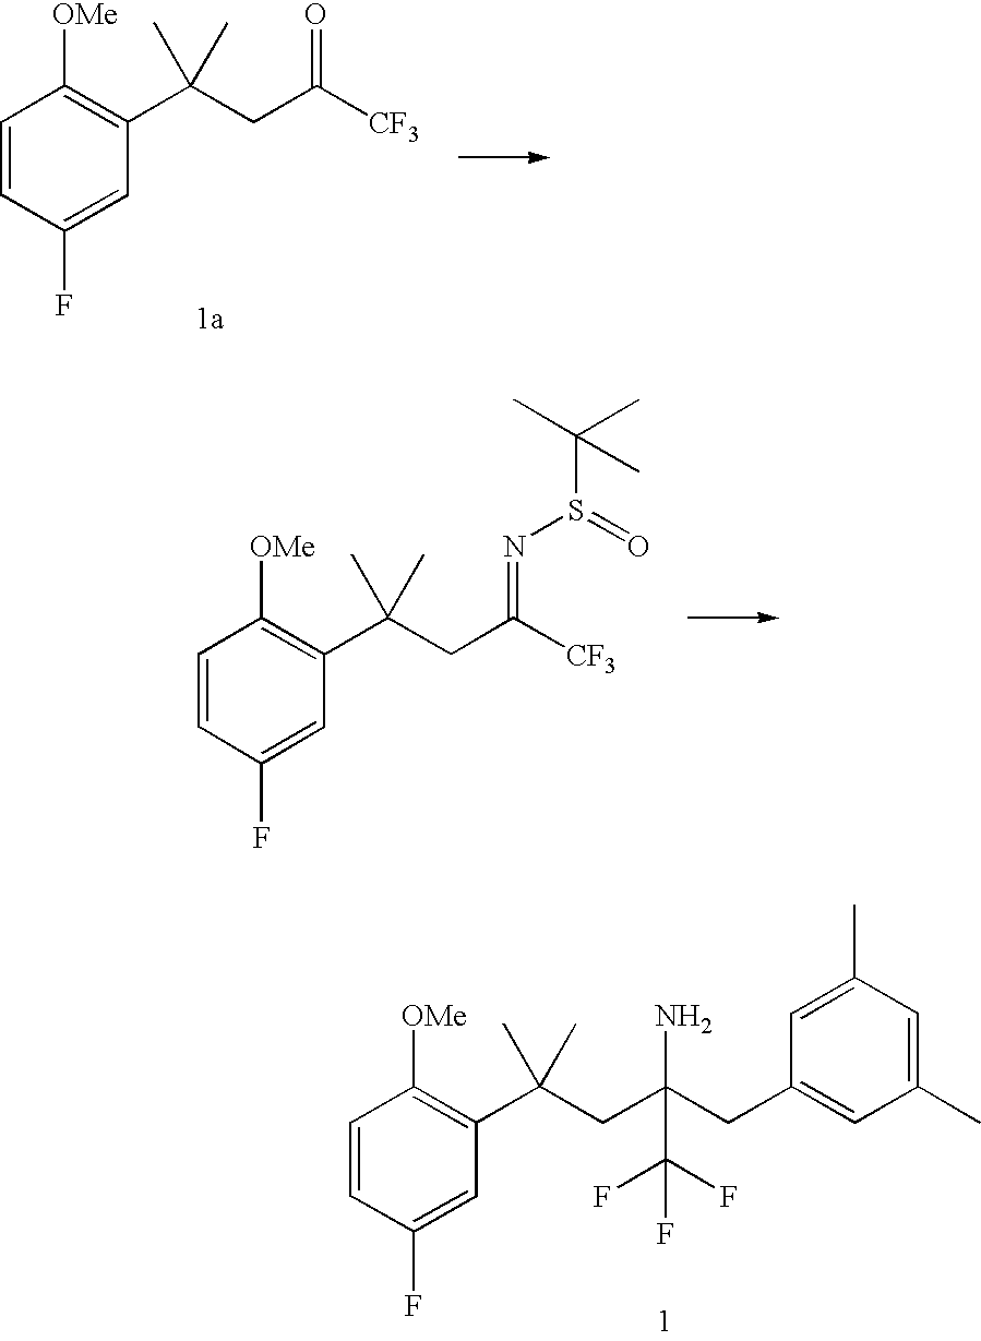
C1=CC(F)=CC(C(CC([CF3])=O)(C)C)=C1[OMe].C1=CC(F)=CC(C(CC([CF3])=NS(=O)C(C)(C)C)(C)C)=C1[OMe].C1=CC(F)=CC(C(CC(CC2=CC(C)=CC(C)=C2)(N)C(F)(F)F)(C)C)=C1[OMe]
